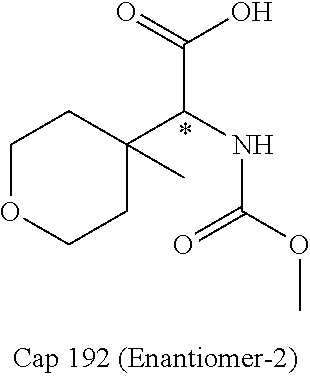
C1OCCC(C(C(=O)O)NC(=O)OC)(C)C1
